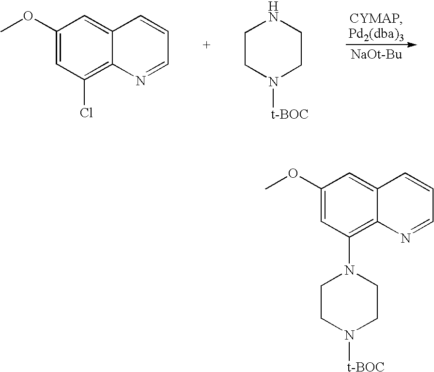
[NaOt-Bu].C1(OC)=CC(Cl)=C2C(=C1)C=CC=N2.C1CN([t-BOC])CCN1.C1(OC)=CC(N2CCN([t-BOC])CC2)=C2C(=C1)C=CC=N2
